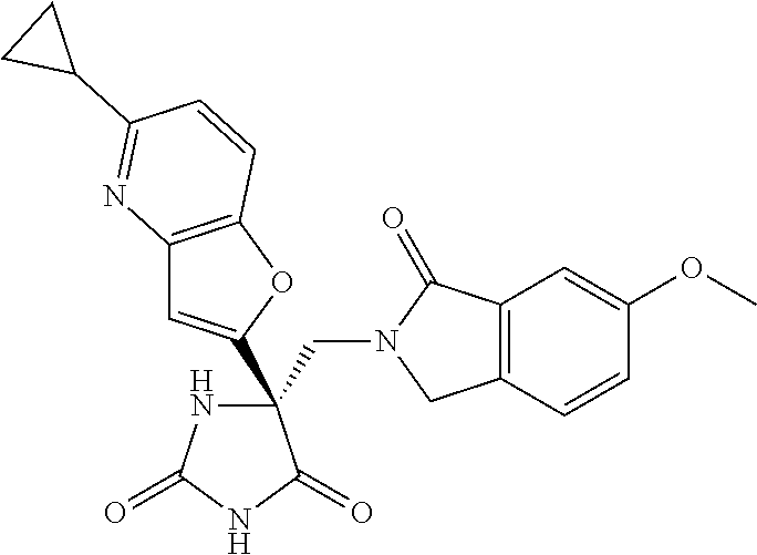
C(C1(C2=CC3=C(O2)C=CC(C2CC2)=N3)NC(=O)NC1=O)N1CC2=C(C1=O)C=C(OC)C=C2
